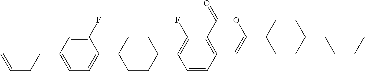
C12=C(C(=O)OC(C3CCC(CCCCC)CC3)=C1)C(F)=C(C1CCC(C3=CC=C(CCC=C)C=C3F)CC1)C=C2
